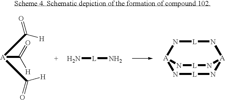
N1[L]N[A]2N[L]N[A]1N[L]N2.N[L]N.C([A](C(=O)[H])C([H])=O)(=O)[H]
